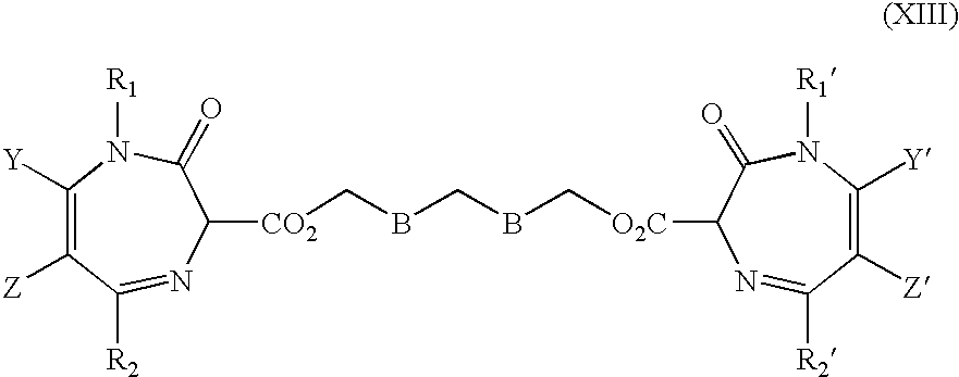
[Z]C1=C([Y])N([R1])C(=O)C([CO2]CBCBC[O2C]C2C(=O)N([R1])C([Y])=C([Z])C([R2])=N2)N=C1[R2]
